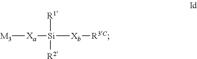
[M3][Xa][Si]([Xb][R3C])([R1])[R2]
